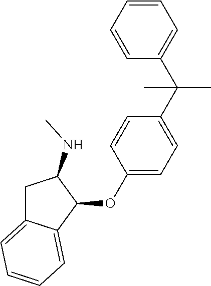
C1=CC(C(C2=CC=C(OC3C(NC)CC4=CC=CC=C34)C=C2)(C)C)=CC=C1
